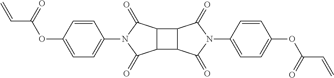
C12C(C3C1C(=O)N(C1=CC=C(OC(C=C)=O)C=C1)C3=O)C(=O)N(C1=CC=C(OC(C=C)=O)C=C1)C2=O
